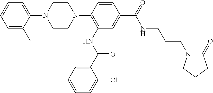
C1=CC(N2CCN(C3=CC=CC=C3C)CC2)=C(NC(=O)C2=CC=CC=C2Cl)C=C1C(=O)NCCCN1C(=O)CCC1
